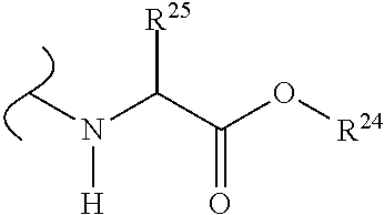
CN(C(C(O[R24])=O)[R25])[H]
